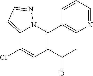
C12=CC=NN1C(C1=CN=CC=C1)=C(C(=O)C)C=C2Cl
